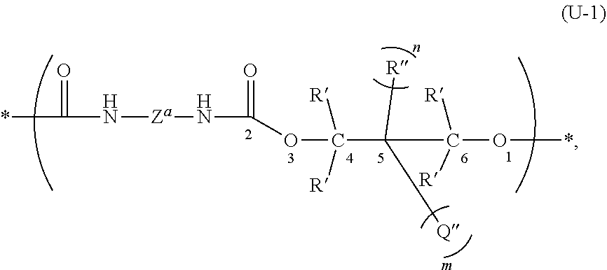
*C(N[Za]NC(OC(C([R])([Q])C(O*)([R])[R])([R])[R])=O)=O
